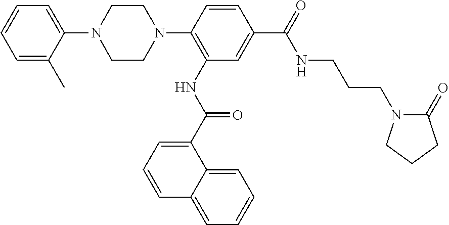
C1=C(C)C(N2CCN(C3=C(NC(C4=CC=CC5=CC=CC=C45)=O)C=C(C(NCCCN4C(=O)CCC4)=O)C=C3)CC2)=CC=C1
